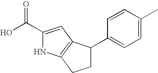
C1(C(O)=O)=CC2=C(N1)CCC2C1=CC=C(C)C=C1
